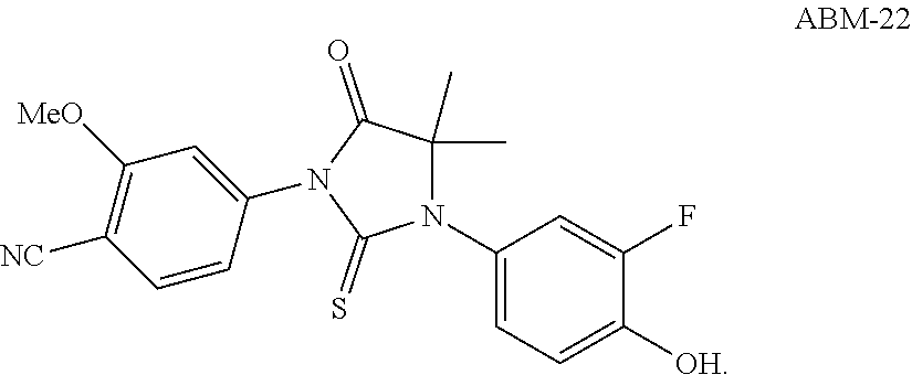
N1(C2=CC=C([OH])C(F)=C2)C(C)(C)C(=O)N(C2=CC([MeO])=C([NC])C=C2)C1=S
